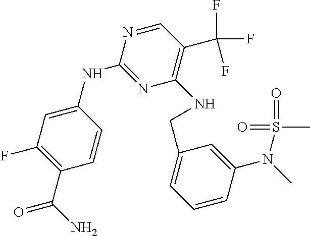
C1=NC(NC2=CC(F)=C(C(N)=O)C=C2)=NC(NCC2=CC=CC(N(C)S(=O)(C)=O)=C2)=C1C(F)(F)F
